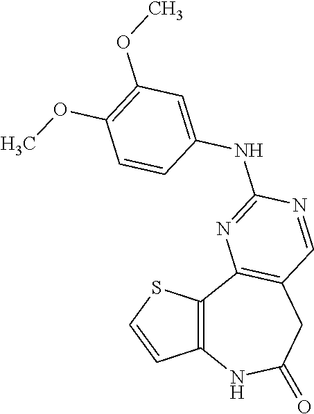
C12=C(C3=C(CC(=O)N1)C=NC(NC1=CC(OC)=C(OC)C=C1)=N3)SC=C2
